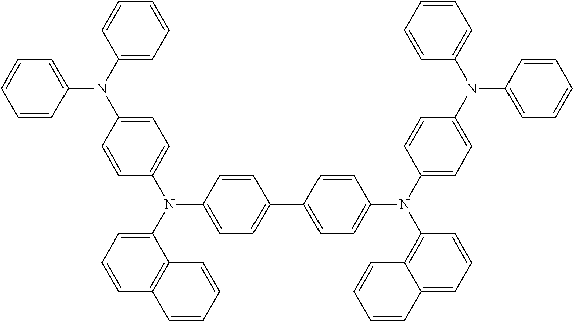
C1=C(N(C2=CC=CC=C2)C2=CC=CC=C2)C=CC(N(C2=CC=CC3=C2C=CC=C3)C2=CC=C(C3=CC=C(N(C4=CC=C(N(C5=CC=CC=C5)C5=CC=CC=C5)C=C4)C4=C5C(=CC=C4)C=CC=C5)C=C3)C=C2)=C1
